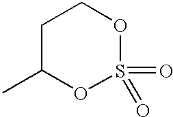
C1C(C)OS(=O)(=O)OC1
